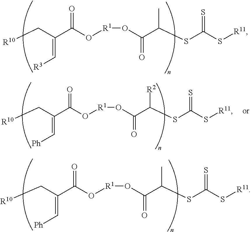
[R10]CC(C(O[R1]OC(C(SC(S[R11])=S)C)=O)=O)=C[R3].[R10]CC(C(O[R1]OC(C(SC(S[R11])=S)C)=O)=O)=C[Ph].[R10]CC(C(O[R1]OC(C(SC(S[R11])=S)[R2])=O)=O)=C[Ph]
